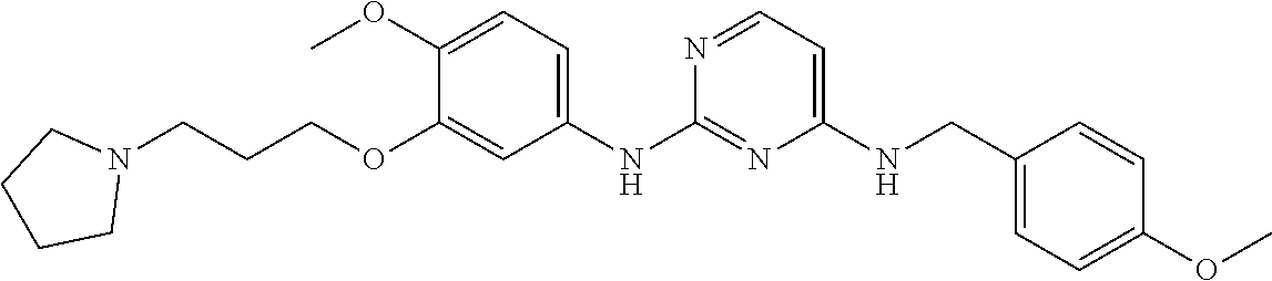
C1(NCC2=CC=C(OC)C=C2)=CC=NC(NC2=CC=C(OC)C(OCCCN3CCCC3)=C2)=N1
